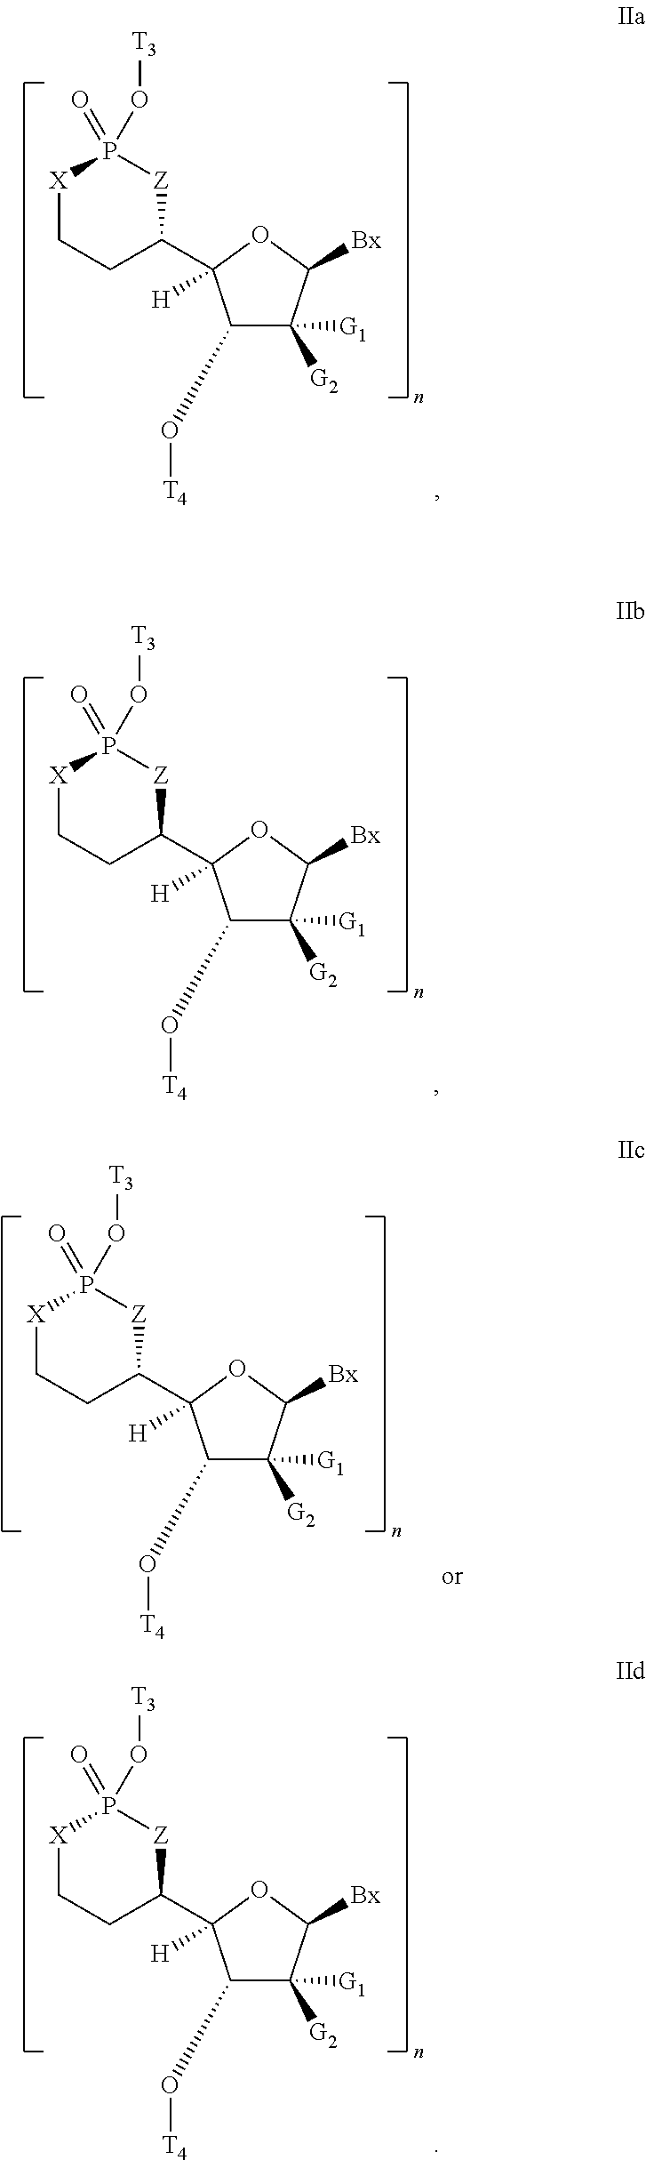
C1(O[T4])C([G2])([G1])C([Bx])OC1(C1[Z]P(=O)(O[T3])[X]CC1)[H].C1(O[T4])C([G2])([G1])C([Bx])OC1(C1[Z]P(=O)(O[T3])[X]CC1)[H].C1(O[T4])C([G2])([G1])C([Bx])OC1(C1[Z]P(=O)(O[T3])[X]CC1)[H].C1(O[T4])C([G2])([G1])C([Bx])OC1(C1[Z]P(=O)(O[T3])[X]CC1)[H]
